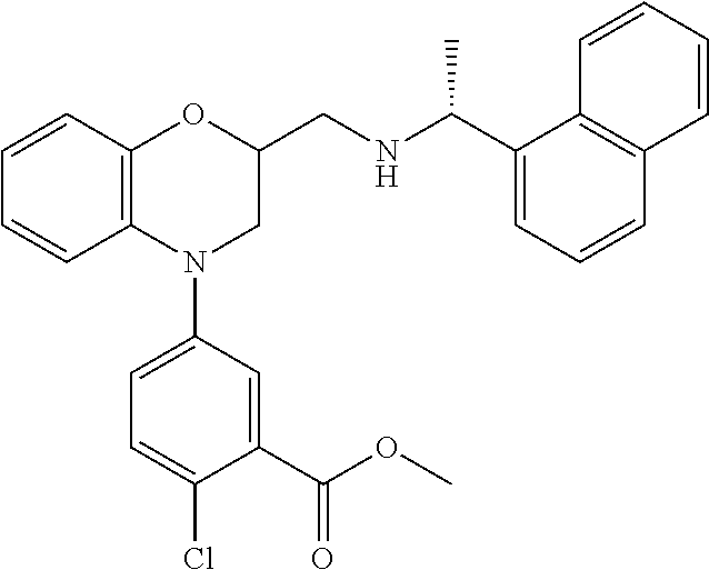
C1=CC2=C(C=C1)N(C1=CC=C(Cl)C(C(OC)=O)=C1)CC(CNC(C1=CC=CC3=C1C=CC=C3)C)O2
